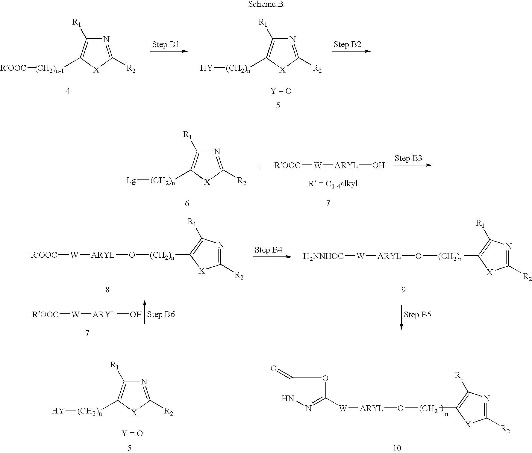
N1=C([R2])[X]C([CH2)n-1][ROOC])=C1[R1].N1=C([R2])[X]C([(CH2)n][Y])=C1[R1].N1=C([R2])[X]C([(CH2)n][Lg])=C1[R1].[ROOC][W][ARYL]O.[H2NNHOC][W][ARYL]O[(CH2)n]C1=C([R1])N=C([R2])[X]1.[ROOC][W][ARYL]O.[ROOC][W][ARYL]O[(CH2)n]C1=C([R1])N=C([R2])[X]1.N1=C([R2])[X]C([(CH2)n][Y])=C1[R1].C1(=O)NN=C([W][ARYL]O[(CH2]C2=C([R1])N=C([R2])[X]2)O1
